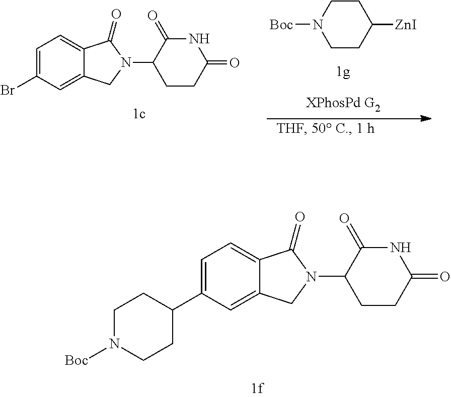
C1=C(Br)C=C2C(=C1)C(=O)N(C1CCC(=O)NC1=O)C2.[Boc]N1CCC([ZnI])CC1.C1=C(C2CCN([Boc])CC2)C=C2C(=C1)C(=O)N(C1CCC(=O)NC1=O)C2
